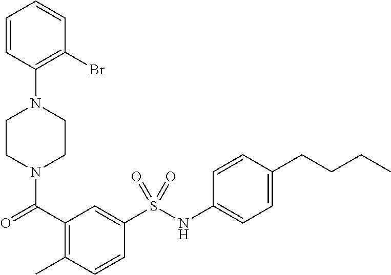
C1CN(C(=O)C2=C(C)C=CC(S(NC3=CC=C(CCCC)C=C3)(=O)=O)=C2)CCN1C1=C(Br)C=CC=C1
